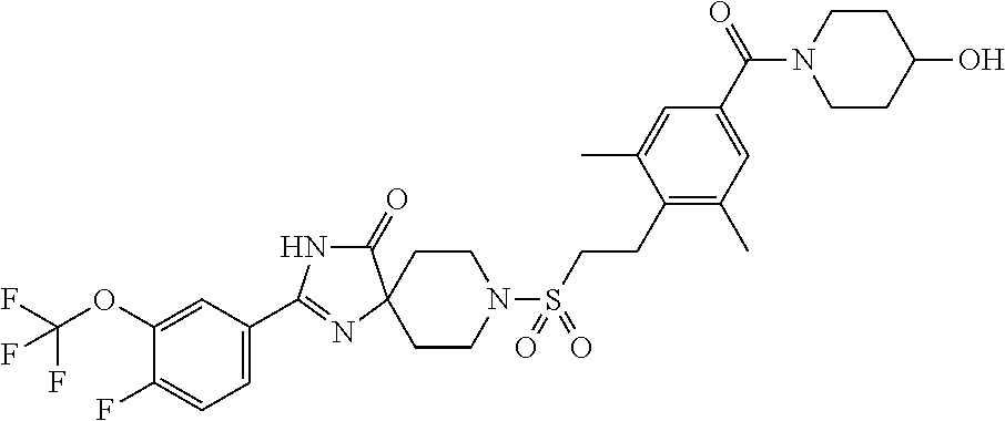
C1=C(OC(F)(F)F)C(F)=CC=C1C1=NC2(CCN(S(=O)(=O)CCC3=C(C)C=C(C(N4CCC(O)CC4)=O)C=C3C)CC2)C(=O)N1
